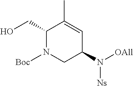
C1(CO)N([Boc])CC(N([OAll])[Ns])C=C1C
